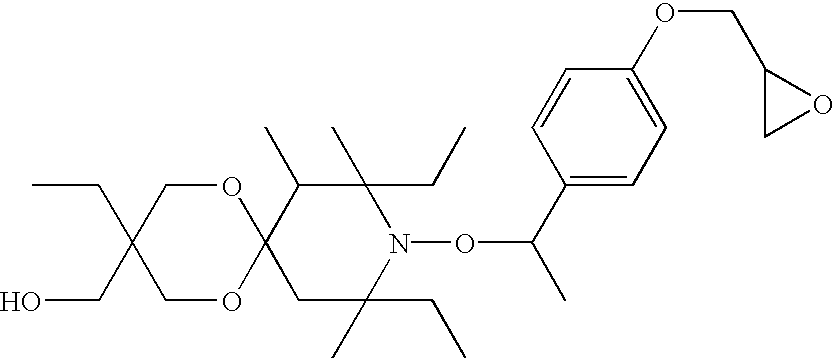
C12(CC(C)(CC)N(OC(C)C3=CC=C(OCC4CO4)C=C3)C(C)(CC)C1C)OCC(CC)(CO)CO2
